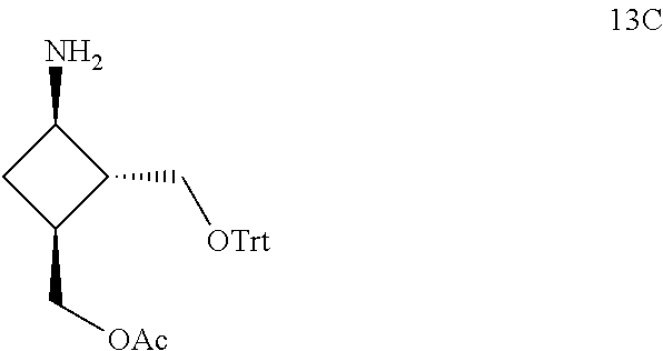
C1C(C[OAc])C(C[OTrt])C1N
